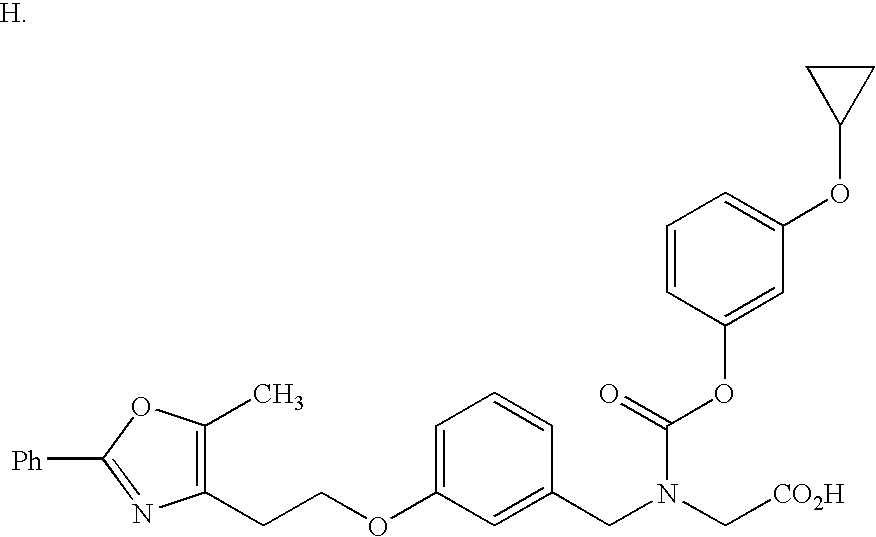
C1(CCOC2=CC=CC(CN(C[CO2H])C(=O)OC3=CC(OC4CC4)=CC=C3)=C2)=C(C)OC([Ph])=N1
